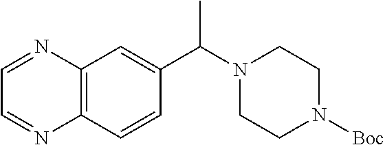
C12=C(C=CC(C(N3CCN([Boc])CC3)C)=C1)N=CC=N2
